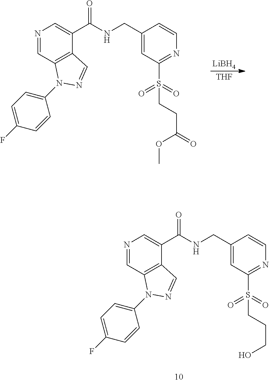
N1=CC2=C(C(C(NCC3=CC(S(=O)(=O)CCC(=O)OC)=NC=C3)=O)=C1)C=NN2C1=CC=C(F)C=C1.[THF].[LiBH4].N1=CC2=C(C(C(NCC3=CC(S(=O)(=O)CCCO)=NC=C3)=O)=C1)C=NN2C1=CC=C(F)C=C1
